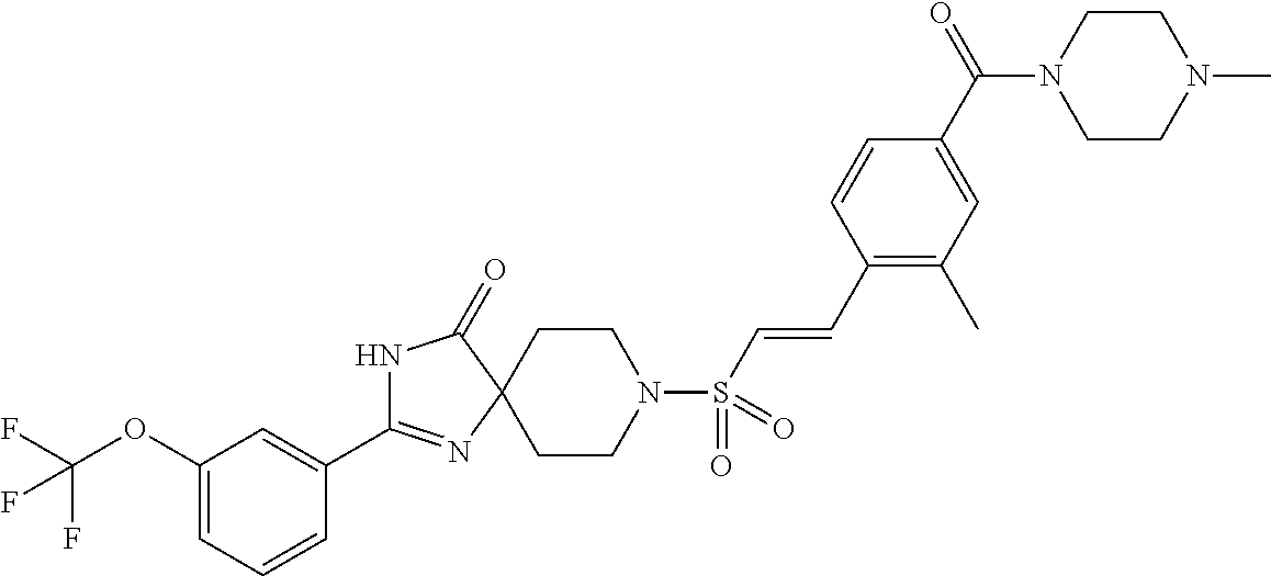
C1(C2=NC3(C(=O)N2)CCN(S(C=CC2=C(C)C=C(C(=O)N4CCN(C)CC4)C=C2)(=O)=O)CC3)=CC(OC(F)(F)F)=CC=C1
